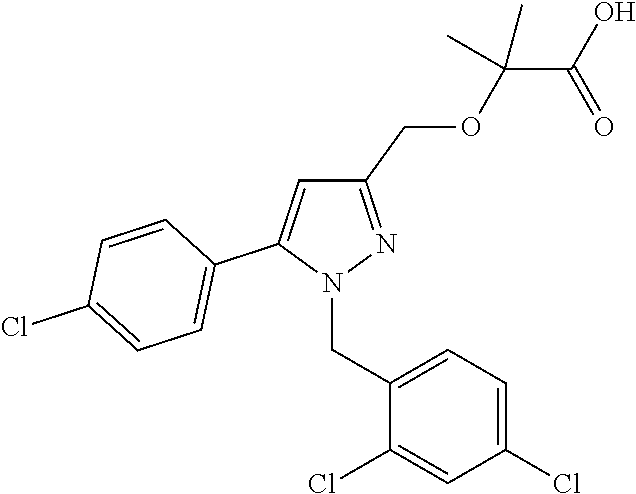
C1(COC(C(O)=O)(C)C)=NN(CC2=CC=C(Cl)C=C2Cl)C(C2=CC=C(Cl)C=C2)=C1
